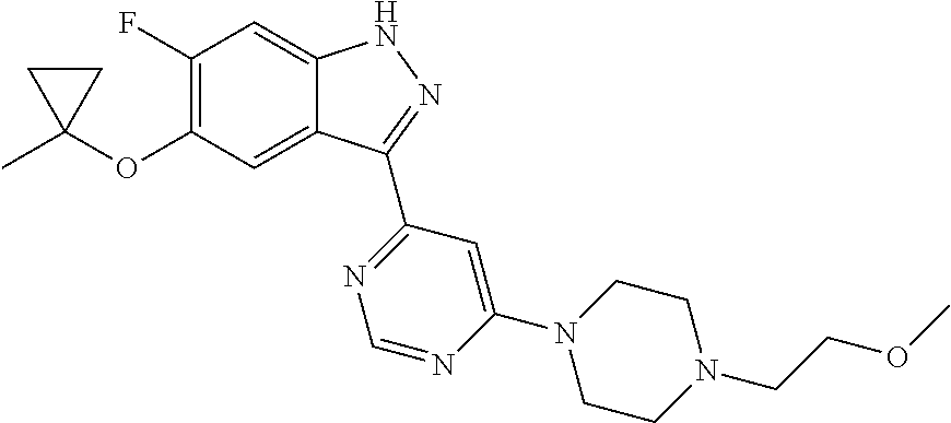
CC1(OC2=C(F)C=C3C(=C2)C(C2=NC=NC(N4CCN(CCOC)CC4)=C2)=NN3)CC1
